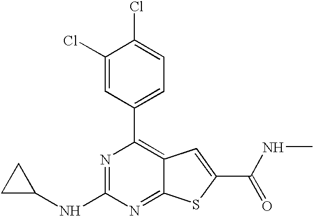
C1(Cl)=CC(C2=C3C(=NC(NC4CC4)=N2)SC(C(=O)NC)=C3)=CC=C1Cl
